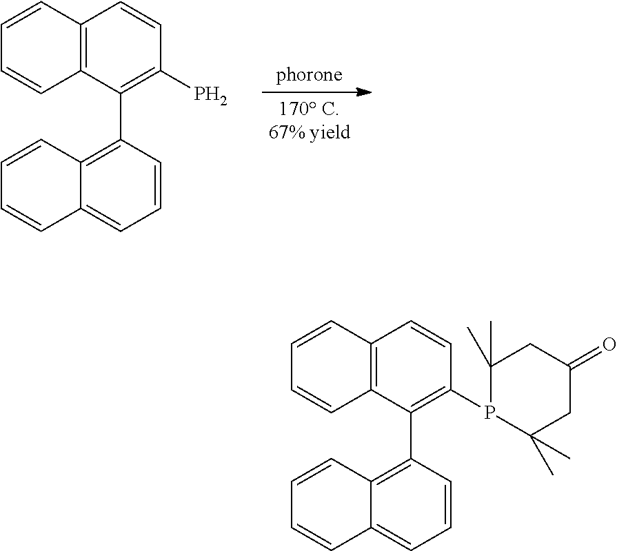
C12=C(C(C3=C4C(=CC=C3)C=CC=C4)=C(P)C=C1)C=CC=C2.C12=C(C(C3=C4C(=CC=C3)C=CC=C4)=C(P3C(C)(C)CC(=O)CC3(C)C)C=C1)C=CC=C2
